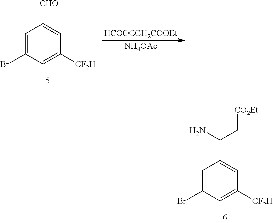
C1=C(Br)C=C([CF2H])C=C1C(N)C[CO2Et].C1=C(Br)C=C([CF2H])C=C1[CHO].[HCOOCCH2COOEt].[NH4OAc]
